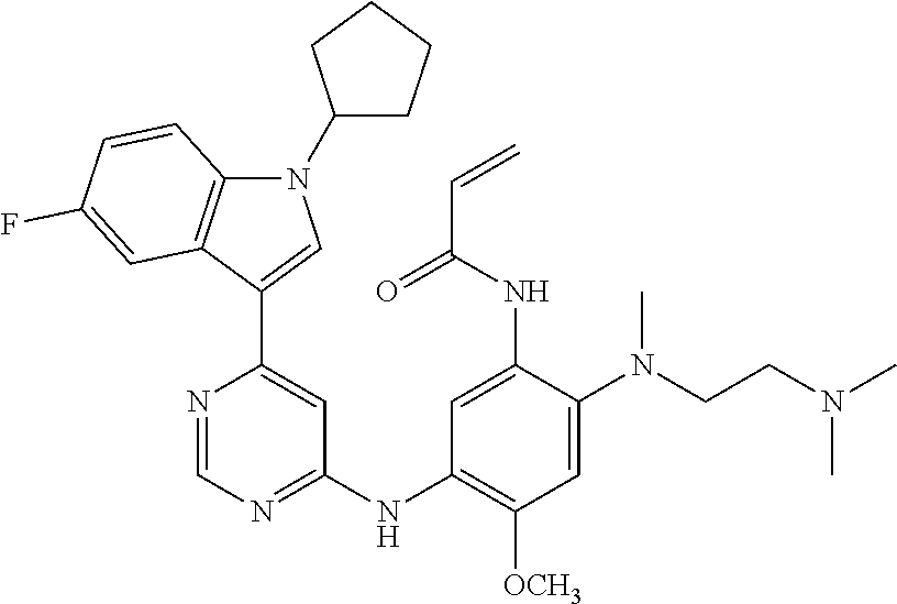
C1=NC(C2=CN(C3CCCC3)C3=C2C=C(F)C=C3)=CC(NC2=C([OCH3])C=C(N(CCN(C)C)C)C(NC(C=C)=O)=C2)=N1
